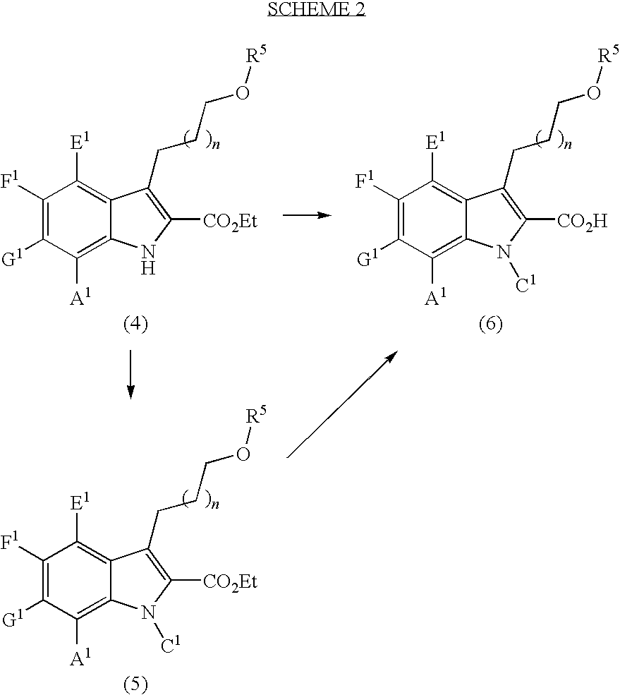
C1([F1])=C([G1])C([A1])=C2C(=C1[E1])C(CCCO[R5])=C([CO2Et])N2.C1([F1])=C([G1])C([A1])=C2C(=C1[E1])C(CCCO[R5])=C([CO2H])N2[C1].C1([F1])=C([G1])C([A1])=C2C(=C1[E1])C(CCCO[R5])=C([CO2Et])N2[C1]
